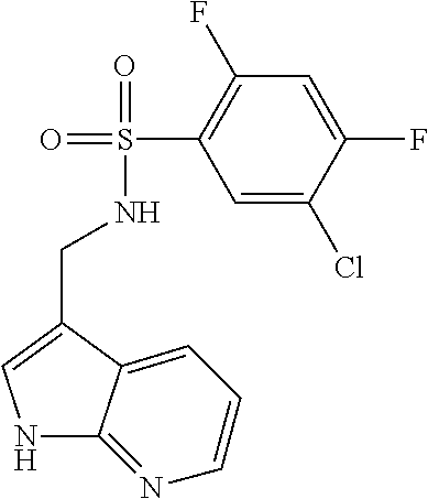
C1=C(Cl)C(F)=CC(F)=C1S(=O)(=O)NCC1=CNC2=NC=CC=C12
